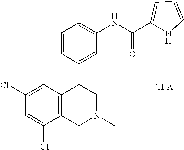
C1=C(NC(=O)C2=CC=CN2)C=C(C2C3=C(CN(C)C2)C(Cl)=CC(Cl)=C3)C=C1
